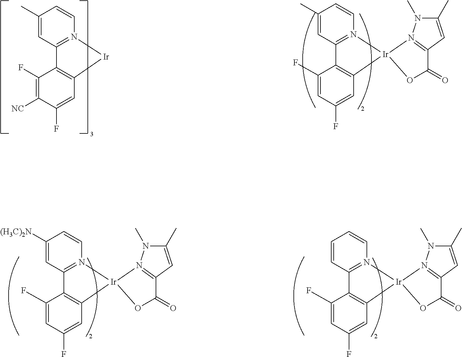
C1(C)=CC2=N(C=C1)[Ir]C1=C2C(F)=C([NC])C(F)=C1.C1(C)=CC2=N(C=C1)[Ir]1(C3=C2C(F)=CC(F)=C3)N2=C(C=C(C)N2C)C(=O)O1.C1([(H3C)2N])=CC2=N(C=C1)[Ir]1(C3=C2C(F)=CC(F)=C3)N2=C(C=C(C)N2C)C(=O)O1.C1=CC2=N(C=C1)[Ir]1(C3=C2C(F)=CC(F)=C3)N2=C(C=C(C)N2C)C(=O)O1
